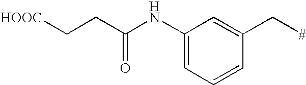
C1(NC(CC[HOOC])=O)=CC=CC(C[#])=C1
